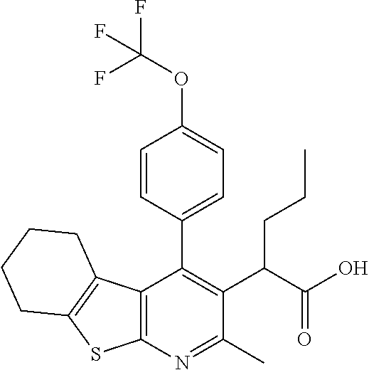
C12=C(N=C(C)C(C(C(O)=O)CCC)=C1C1=CC=C(OC(F)(F)F)C=C1)SC1=C2CCCC1
